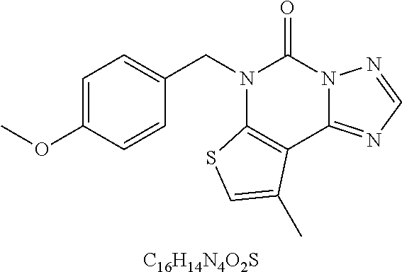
C1=C(OC)C=CC(CN2C3=C(C4=NC=NN4C2=O)C(C)=CS3)=C1.[C16H14N4O2S]
